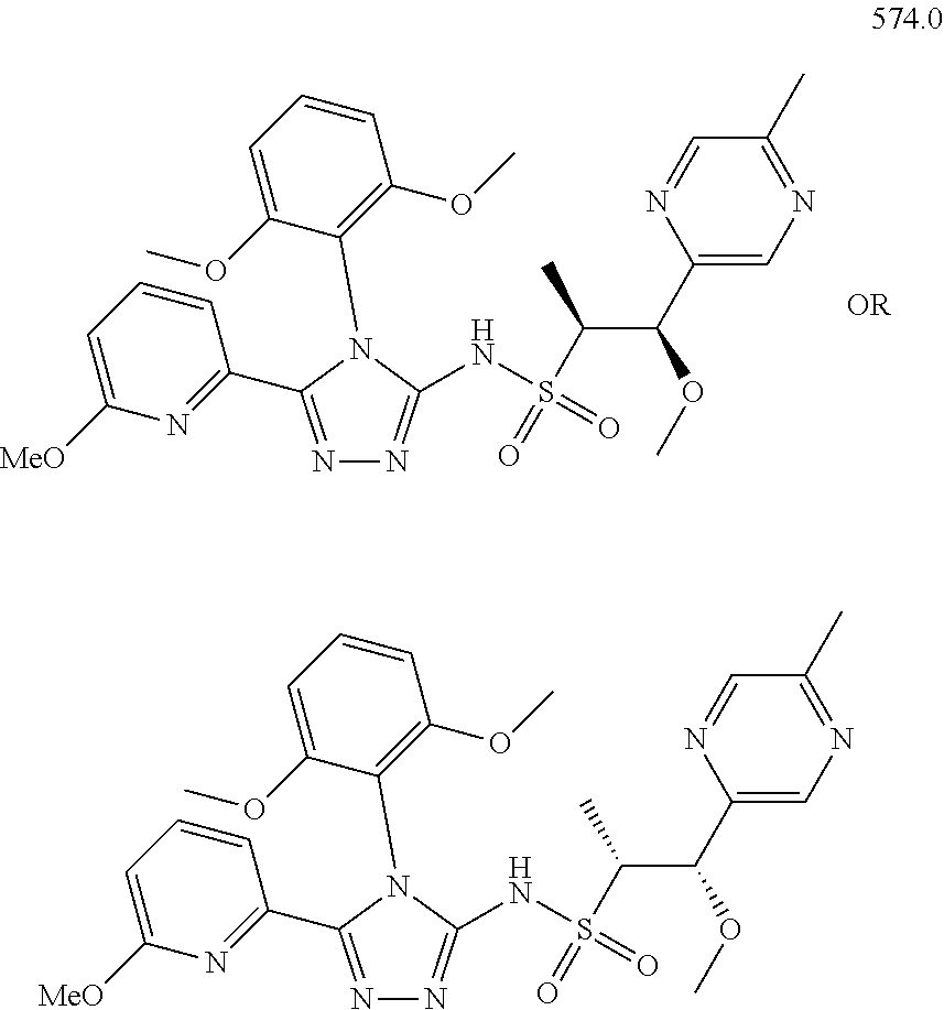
C(C(C1=CN=C(C)C=N1)OC)(S(=O)(NC1=NN=C(C2=NC([MeO])=CC=C2)N1C1=C(OC)C=CC=C1OC)=O)C.[OR].C(C(C1=CN=C(C)C=N1)OC)(S(=O)(NC1=NN=C(C2=NC([MeO])=CC=C2)N1C1=C(OC)C=CC=C1OC)=O)C
